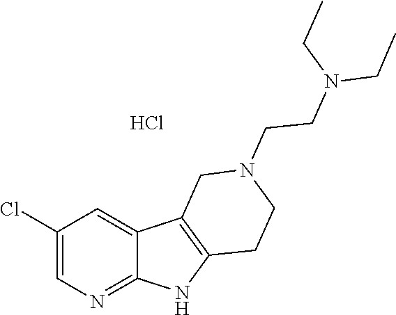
C1=C2C(=NC=C1Cl)NC1=C2CN(CCN(CC)CC)CC1.Cl
